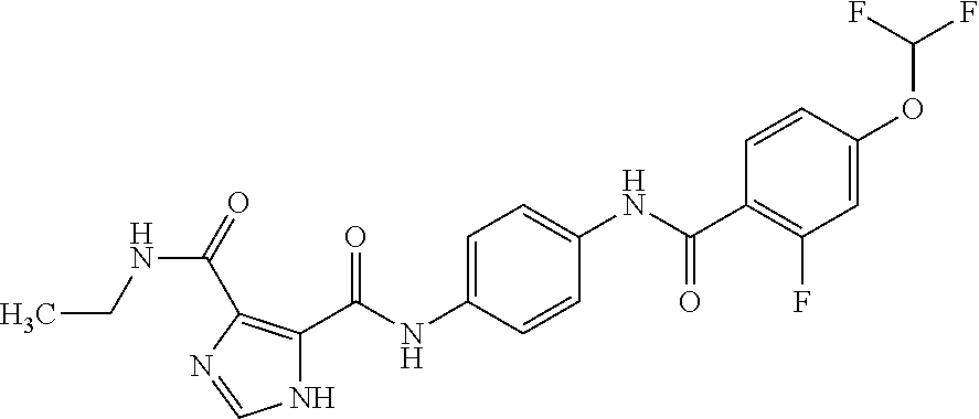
N1C(C(NC2=CC=C(NC(C3=C(F)C=C(OC(F)F)C=C3)=O)C=C2)=O)=C(C(=O)NCC)N=C1
